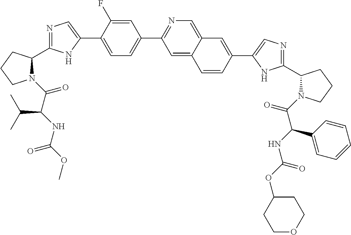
N1(C(C(NC(OC)=O)C(C)C)=O)C(C2=NC=C(C3=CC=C(C4=NC=C5C(=C4)C=CC(C4=CN=C(C6N(C(=O)C(NC(OC7CCOCC7)=O)C7=CC=CC=C7)CCC6)N4)=C5)C=C3F)N2)CCC1
